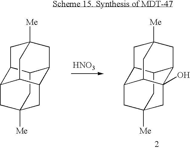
C12CC3([Me])CC4C1CC1([Me])CC2C(O)(C4C1)C3.C12CC3([Me])CC4C1CC1([Me])CC2C(C4C1)C3.[HNO3]
